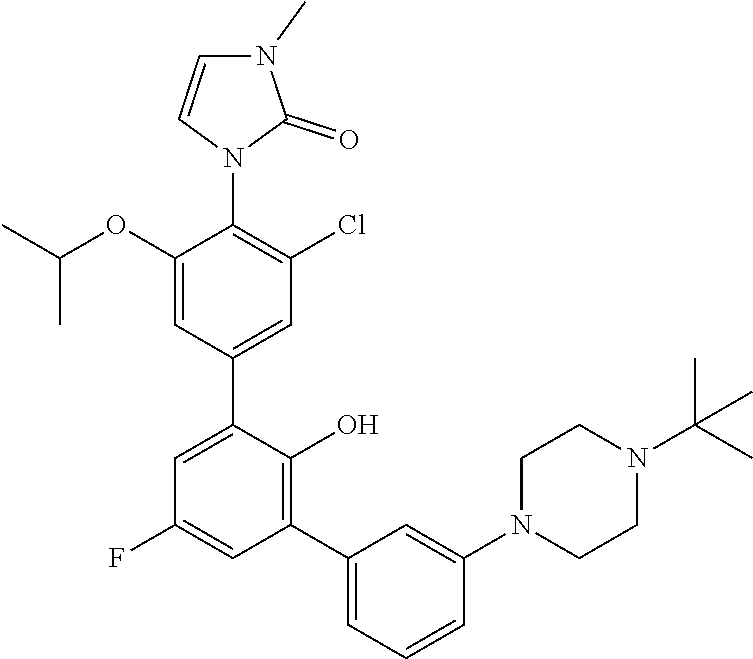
C1CN(C2=CC(C3=C(O)C(C4=CC(Cl)=C(N5C=CN(C)C5=O)C(OC(C)C)=C4)=CC(F)=C3)=CC=C2)CCN1C(C)(C)C
